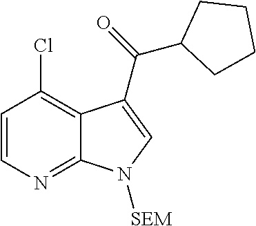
C1=CC(Cl)=C2C(=N1)N([SEM])C=C2C(=O)C1CCCC1
